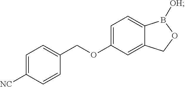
C1=C(OCC2=CC=C([NC])C=C2)C=C2C(=C1)B([OH])OC2
